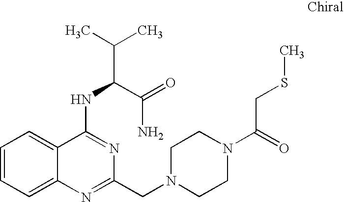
C1=CC=C2C(=C1)C(NC(C(C)C)C(=O)N)=NC(CN1CCN(C(=O)CSC)CC1)=N2
